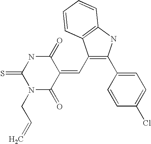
C1(=O)NC(=S)N(CC=C)C(=O)C1=CC1=C(C2=CC=C(Cl)C=C2)NC2=C1C=CC=C2
